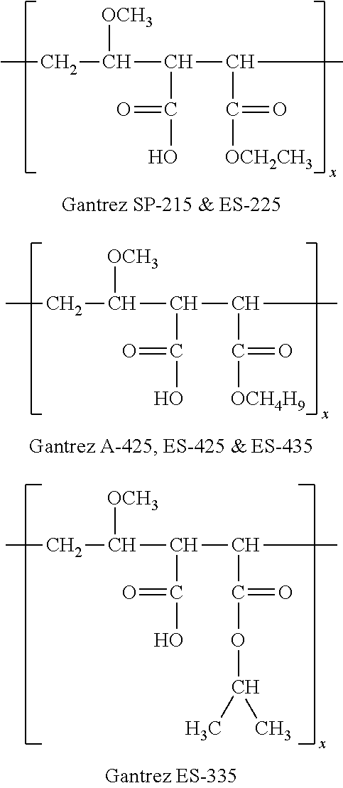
CCC(C(C(C([OCH2CH3])=O)C)C(=O)O)[OCH3].CCC(C(C(C([OCH4H9])=O)C)C(=O)O)[OCH3].CCC(C(C(C(OC(C)C)=O)C)C(=O)O)[OCH3]
